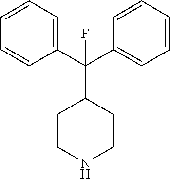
C1CNCCC1C(C1=CC=CC=C1)(C1=CC=CC=C1)F
